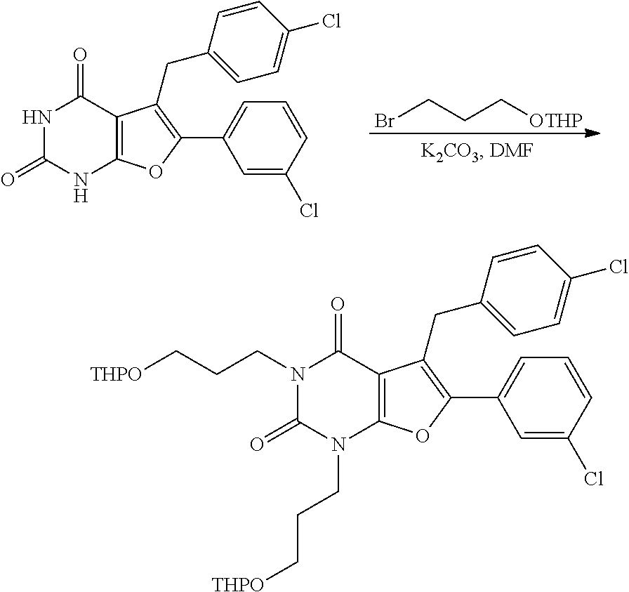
N1C(=O)NC2=C(C1=O)C(CC1=CC=C(Cl)C=C1)=C(C1=CC=CC(Cl)=C1)O2.BrCCC[OTHP].N1(CCC[THPO])C(=O)N(CCC[THPO])C2=C(C1=O)C(CC1=CC=C(Cl)C=C1)=C(C1=CC=CC(Cl)=C1)O2
